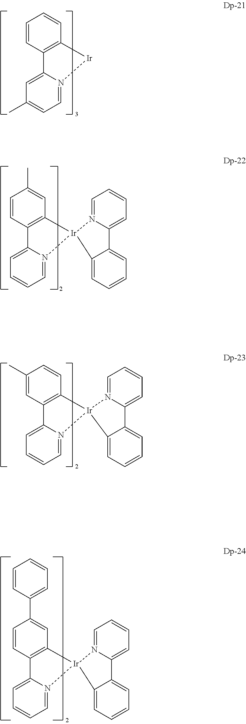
C1(C)=CC2=C(C=C1)[Ir]1(N3=CC=CC=C23)N2=CC=CC=C2C2=CC=CC=C12.C1=CC2=C(C=C1)[Ir]N1=CC=C(C)C=C21.C1=CC2=C(C=C1C)[Ir]1(N3=CC=CC=C23)N2=CC=CC=C2C2=CC=CC=C12.C1=CC2=C(C=C1C1=CC=CC=C1)[Ir]1(N3=CC=CC=C23)N2=CC=CC=C2C2=CC=CC=C12
